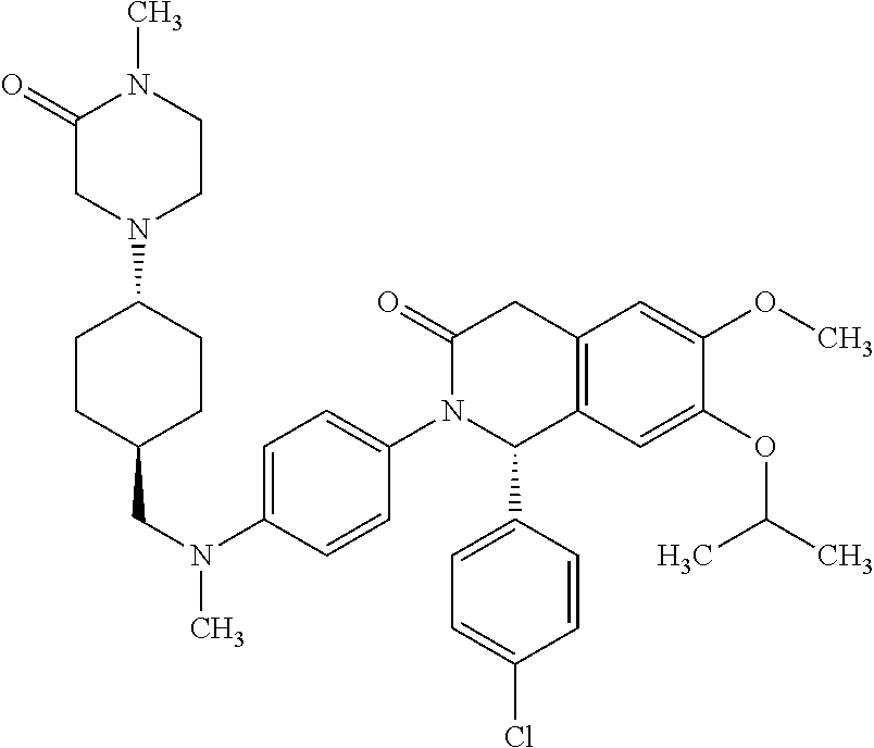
C1(=O)CN(C2CCC(CN(C)C3=CC=C(N4C(=O)CC5=C(C=C(OC(C)C)C(OC)=C5)C4C4=CC=C(Cl)C=C4)C=C3)CC2)CCN1C
